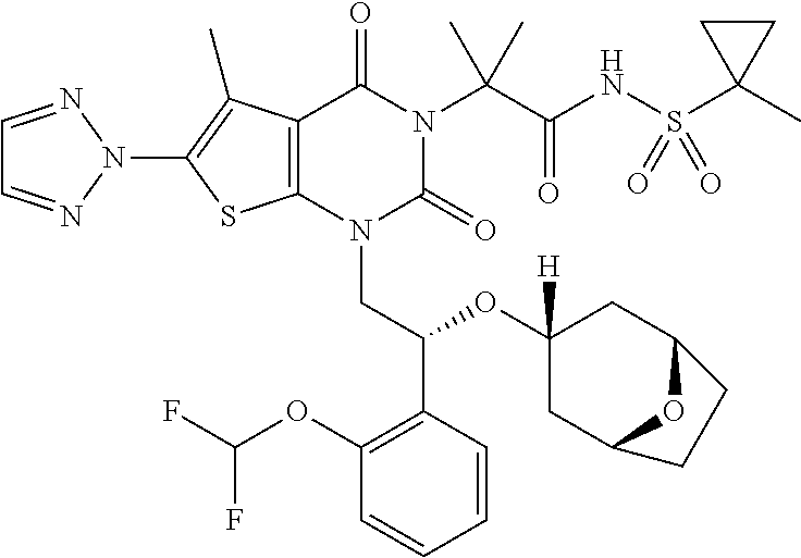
C1=NN(C2=C(C)C3=C(S2)N(CC(OC2([H])CC4OC(C2)CC4)C2=C(OC(F)F)C=CC=C2)C(=O)N(C(C(=O)NS(C2(C)CC2)(=O)=O)(C)C)C3=O)N=C1
